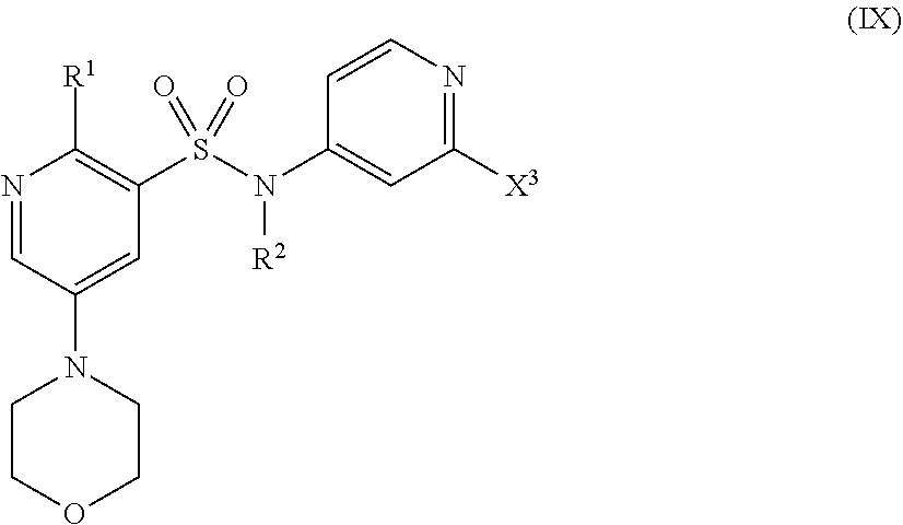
N1=CC(N2CCOCC2)=CC(S(N(C2=CC([X3])=NC=C2)[R2])(=O)=O)=C1[R1]
